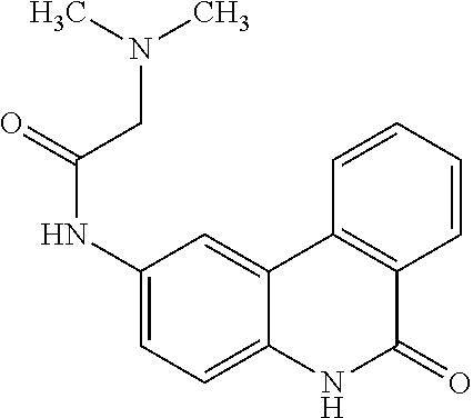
C1(NC(CN(C)C)=O)=CC=C2C(=C1)C1=C(C(=O)N2)C=CC=C1
